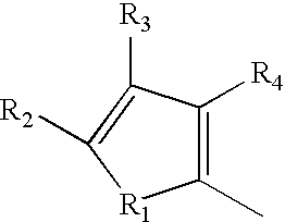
C1(C)=C([R4])C([R3])=C([R2])[R1]1
